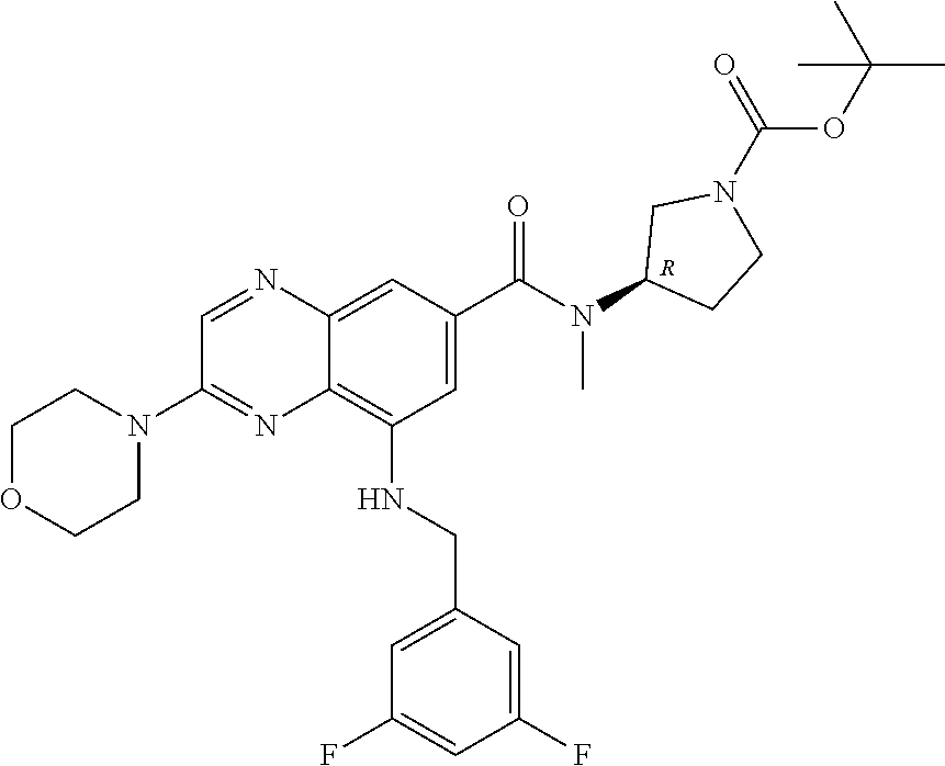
C1=C(C(N(C)C2CCN(C(OC(C)(C)C)=O)C2)=O)C=C2C(=C1NCC1=CC(F)=CC(F)=C1)N=C(N1CCOCC1)C=N2.[R]
